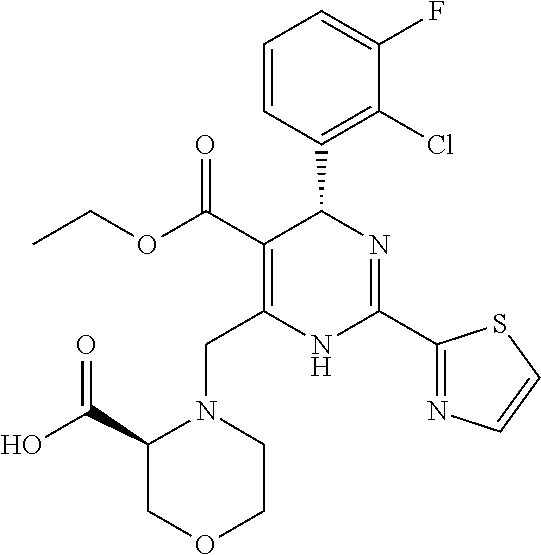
C1=CC(C2C(C(=O)OCC)=C(CN3C(C(O)=O)COCC3)NC(C3=NC=CS3)=N2)=C(Cl)C(F)=C1
